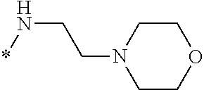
C1COCCN1CCN*
